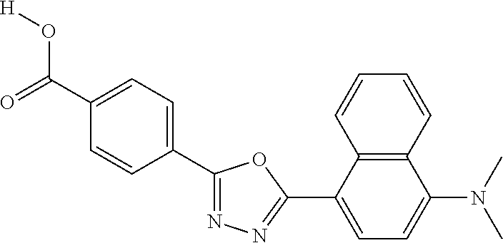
O=C(C1=CC=C(C2=NN=C(C3=CC=C(N(C)C)C4=C3C=CC=C4)O2)C=C1)O[H]
